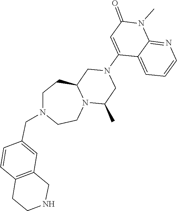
C1=CC2=C(C=C1CN1CCN3C(CC1)CN(C1=CC(=O)N(C)C4=NC=CC=C14)CC3C)CNCC2
